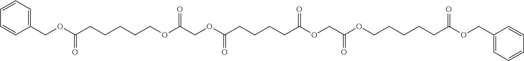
C1=CC=C(COC(CCCCCOC(COC(CCCCC(OCC(OCCCCCC(=O)OCC2=CC=CC=C2)=O)=O)=O)=O)=O)C=C1
